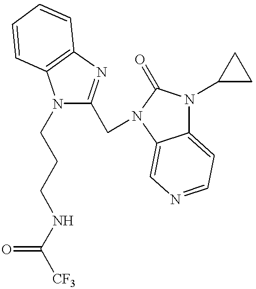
N1(CCCNC([CF3])=O)C(CN2C(=O)N(C3CC3)C3=CC=NC=C32)=NC2=C1C=CC=C2
